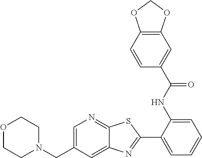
O1CCN(CC2=CN=C3C(=C2)N=C(C2=CC=CC=C2NC(C2=CC4=C(C=C2)OCO4)=O)S3)CC1
